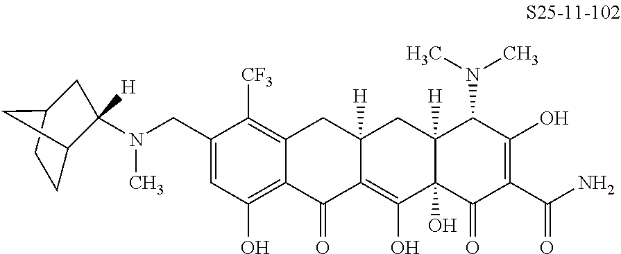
C1(CN(C2([H])C3CCC(C2)C3)C)=CC(O)=C2C(=C1[CF3])CC1([H])C(=C(O)C3(O)C([H])(C1)C(N(C)C)C(O)=C(C(N)=O)C3=O)C2=O
